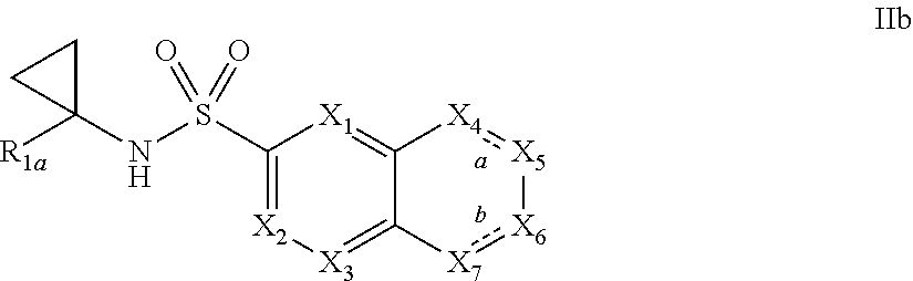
C12=[X1]C(S(NC3([R1a])CC3)(=O)=O)=[X2][X3]=C1[X7]:[X6][X5]:[X4]2
